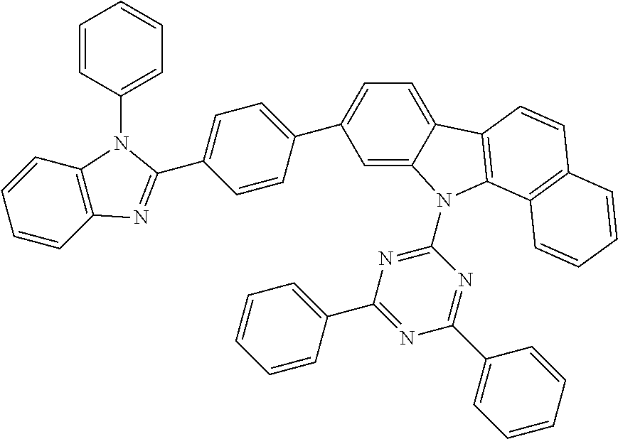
C1=C2C(=CC=C1C1=CC=C(C3=NC4=C(N3C3=CC=CC=C3)C=CC=C4)C=C1)C1=C(N2C2=NC(C3=CC=CC=C3)=NC(C3=CC=CC=C3)=N2)C2=C(C=C1)C=CC=C2
